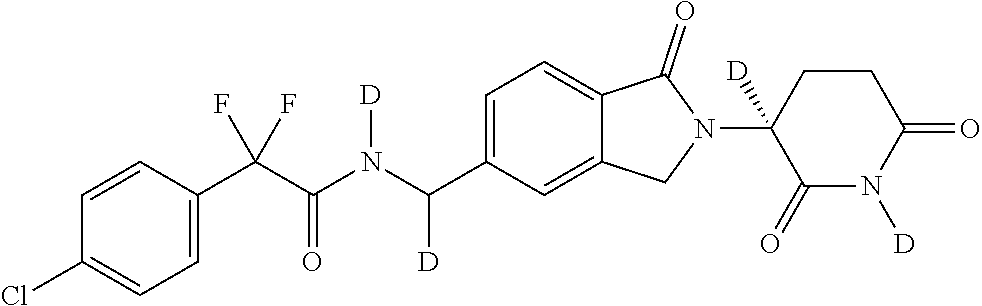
C1=CC(C(C(N(C(C2=CC=C3C(=C2)CN(C2([D])C(=O)N([D])C(=O)CC2)C3=O)[D])[D])=O)(F)F)=CC=C1Cl
